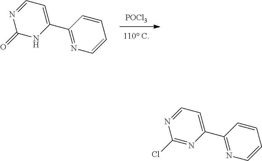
[POCl3].C1=CC(C2=CC=NC(=O)N2)=NC=C1.C1=CC(C2=CC=NC(Cl)=N2)=NC=C1
